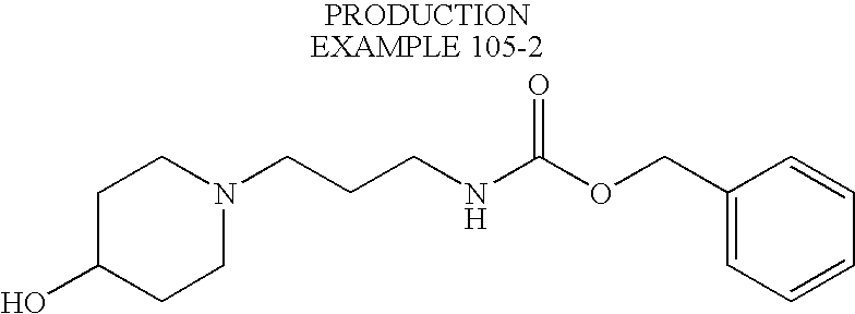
C1C(O)CCN(CCCNC(OCC2=CC=CC=C2)=O)C1
